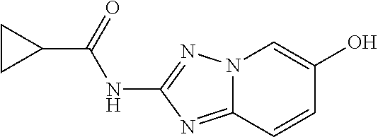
N12C(=NC(NC(=O)C3CC3)=N1)C=CC(O)=C2
